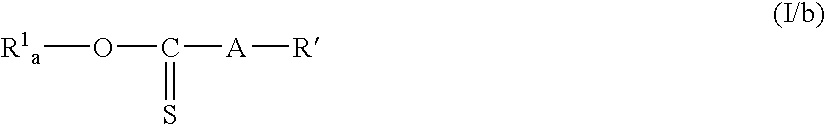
[R1a]OC([A][R])=S
